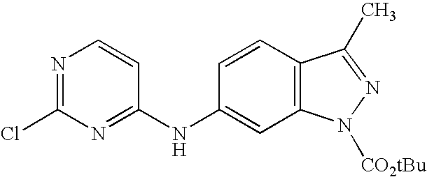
N1=C(Cl)N=C(NC2=CC3=C(C=C2)C(C)=NN3[CO2tBu])C=C1
